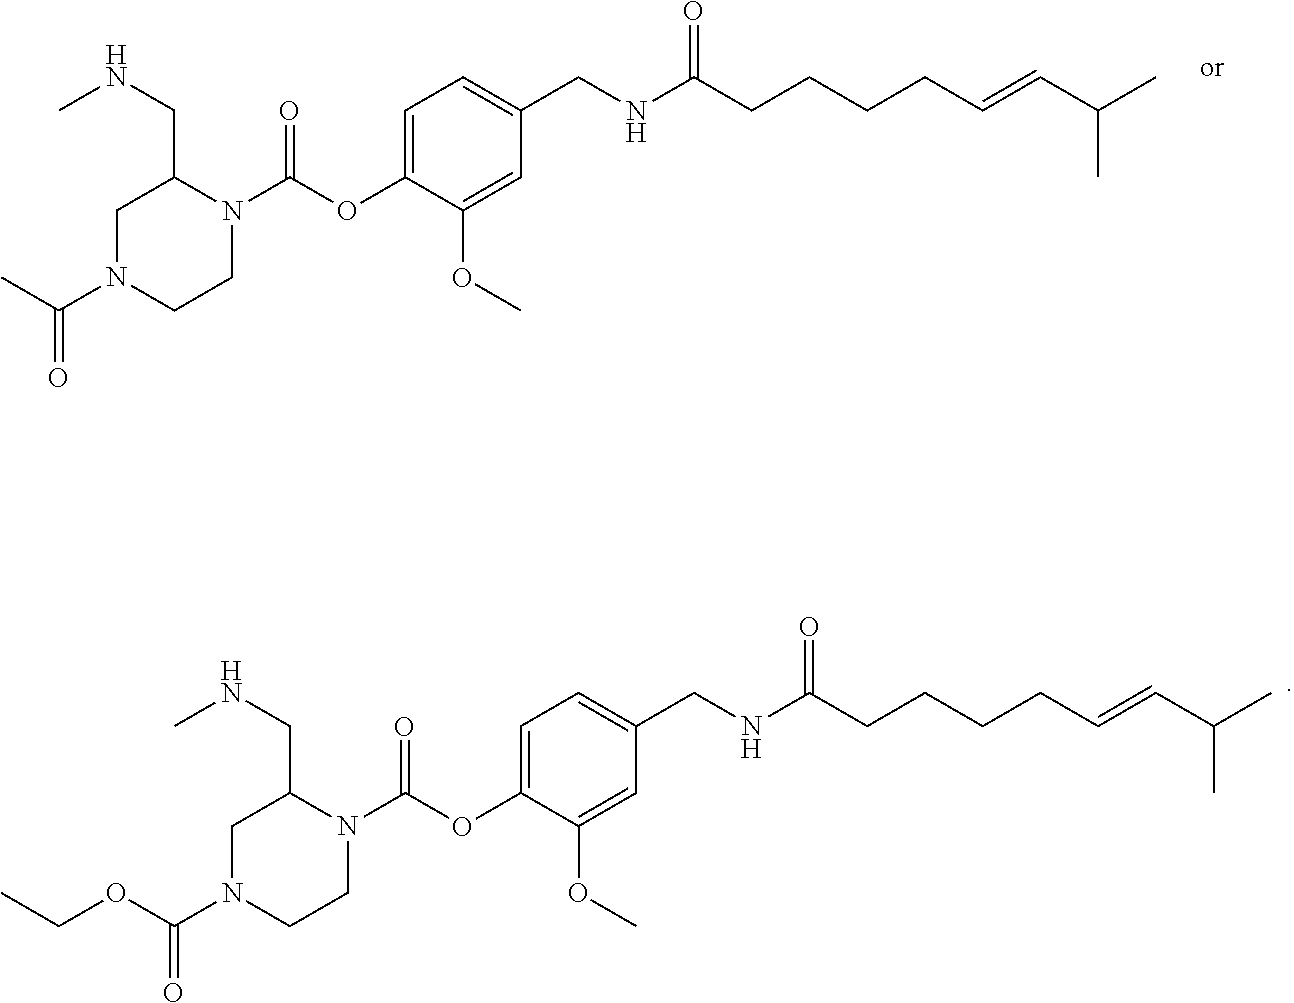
C1=C(OC(N2C(CNC)CN(C(C)=O)CC2)=O)C(OC)=CC(CNC(CCCCC=CC(C)C)=O)=C1.C1=C(OC(N2C(CNC)CN(C(OCC)=O)CC2)=O)C(OC)=CC(CNC(CCCCC=CC(C)C)=O)=C1
